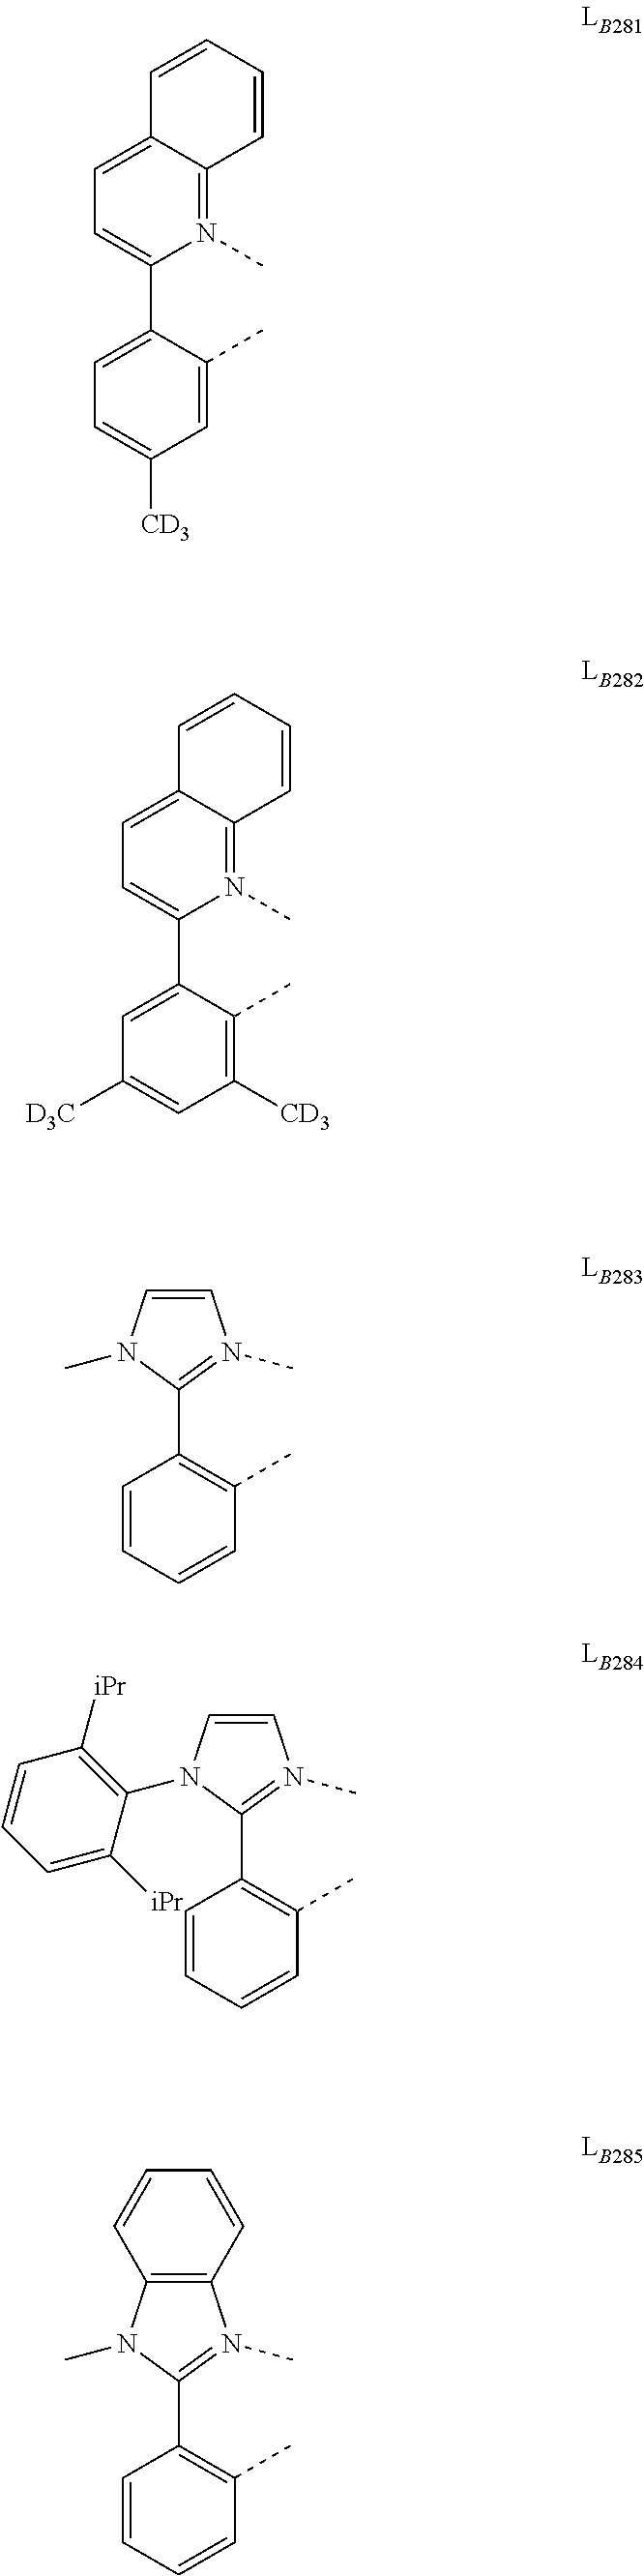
C1=C(C)C(C2=CC=C3C(=N2C)C=CC=C3)=CC=C1[CD3].C1([CD3])=C(C)C(C2=CC=C3C(=N2C)C=CC=C3)=CC([D3C])=C1.C1=CC=CC(C2=N(C)C=CN2C)=C1C.C1=CC=CC(C2=N(C)C=CN2C2=C([iPr])C=CC=C2[iPr])=C1C.C1=CC=CC(C2=N(C)C3=C(N2C)C=CC=C3)=C1C
